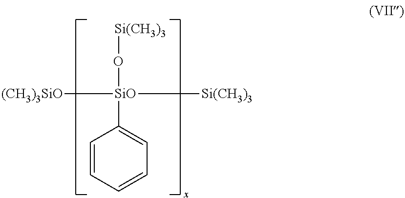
[(CH3)3SiO][SiO](C1=CC=CC=C1)(O[Si(CH3)3])[Si(CH3)3]
